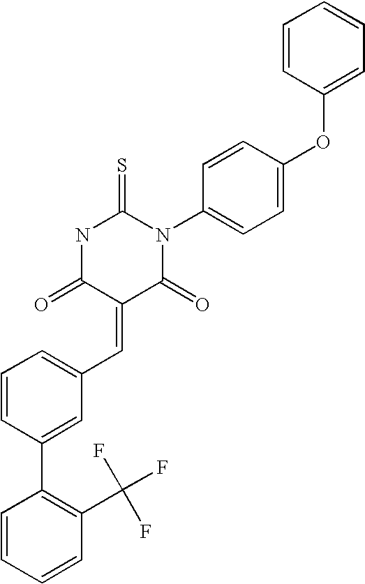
C1=CC(OC2=CC=C(N3C(=S)NC(=O)C(=CC4=CC=CC(C5=C(C(F)(F)F)C=CC=C5)=C4)C3=O)C=C2)=CC=C1
